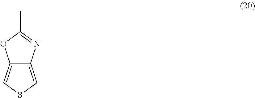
C12=CSC=C1N=C(C)O2
